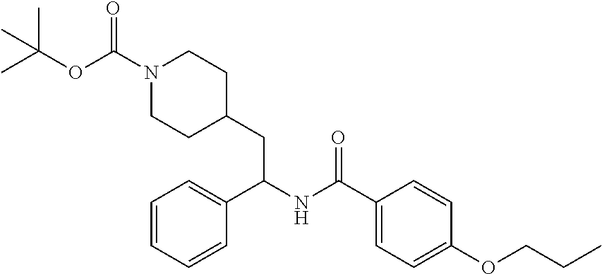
O(CCC)C1=CC=C(C(NC(C2=CC=CC=C2)CC2CCN(C(OC(C)(C)C)=O)CC2)=O)C=C1
